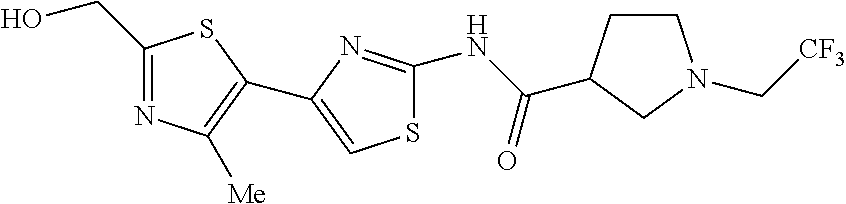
C1(NC(=O)C2CCN(C[CF3])C2)=NC(C2=C([Me])N=C(CO)S2)=CS1
